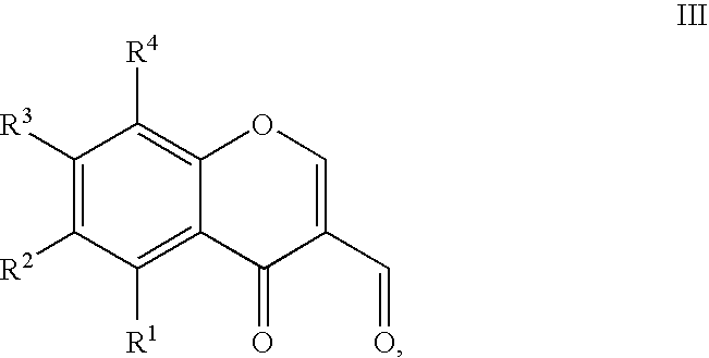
C1([R3])=C([R2])C([R1])=C2C(=C1[R4])OC=C(C=O)C2=O
